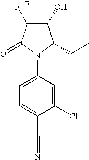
C1(O)C(F)(F)C(=O)N(C2=CC=C(C#N)C(Cl)=C2)C1CC
